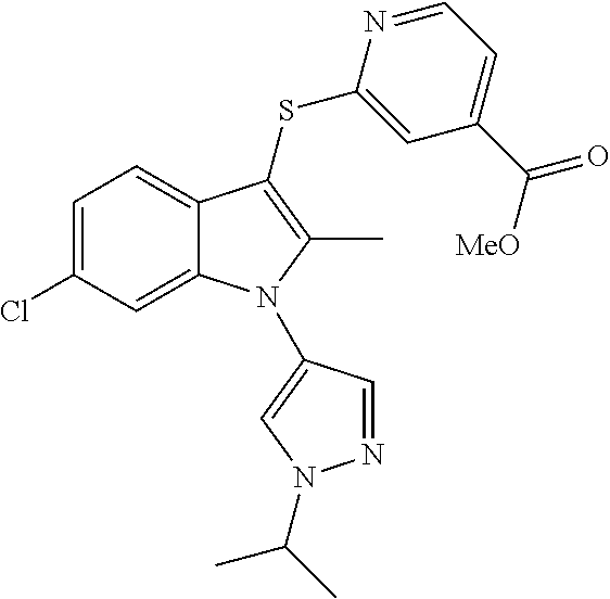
C1=C(Cl)C=C2C(=C1)C(SC1=CC(C([MeO])=O)=CC=N1)=C(C)N2C1=CN(C(C)C)N=C1
